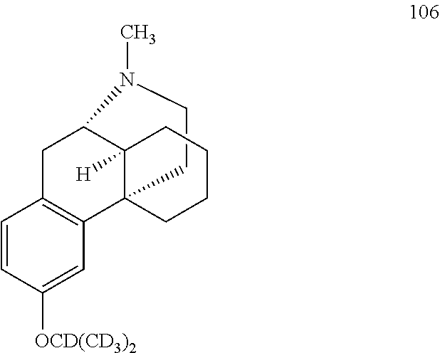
C1CN(C)C2C3([H])C1(C1=C(C2)C=CC([OCD(CD3)2])=C1)CCCC3
